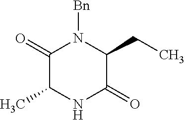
N1([Bn])C(=O)C(C)NC(=O)C1CC
